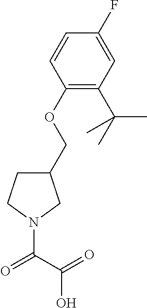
C1(COC2=C(C(C)(C)C)C=C(F)C=C2)CCN(C(=O)C(O)=O)C1
